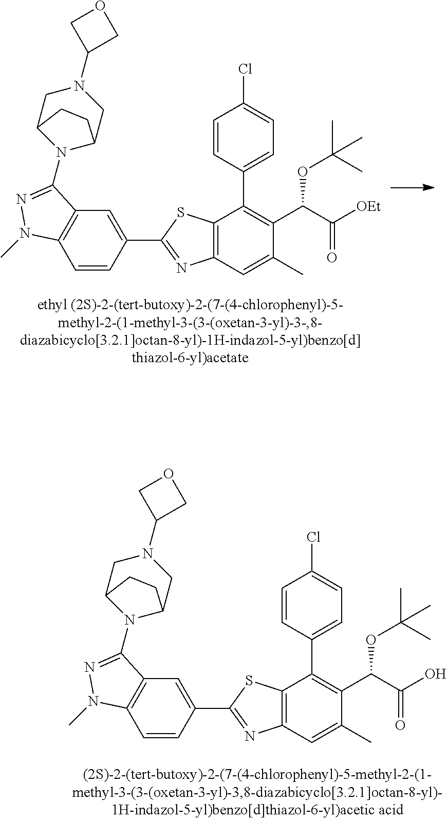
C1=CC(C2=C(C(C([OEt])=O)OC(C)(C)C)C(C)=CC3=C2SC(C2=CC4=C(C=C2)N(C)N=C4N2C4CN(C5COC5)CC2CC4)=N3)=CC=C1Cl.C1=CC(C2=C(C(C(O)=O)OC(C)(C)C)C(C)=CC3=C2SC(C2=CC4=C(C=C2)N(C)N=C4N2C4CN(C5COC5)CC2CC4)=N3)=CC=C1Cl
